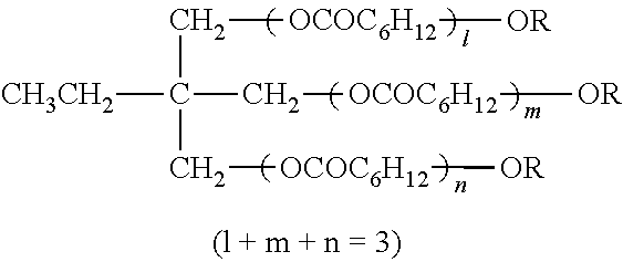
[CH3CH2]C(C[OCOC6H12][OR])(C[OCOC6H12][OR])C[OCOC6H12][OR]
